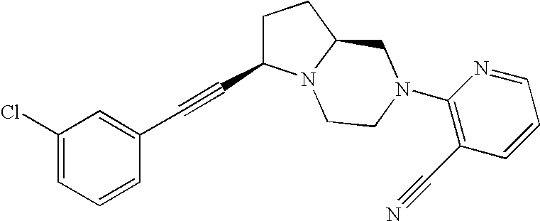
C1(Cl)=CC=CC(C#CC2CCC3N2CCN(C2=C(C#N)C=CC=N2)C3)=C1
